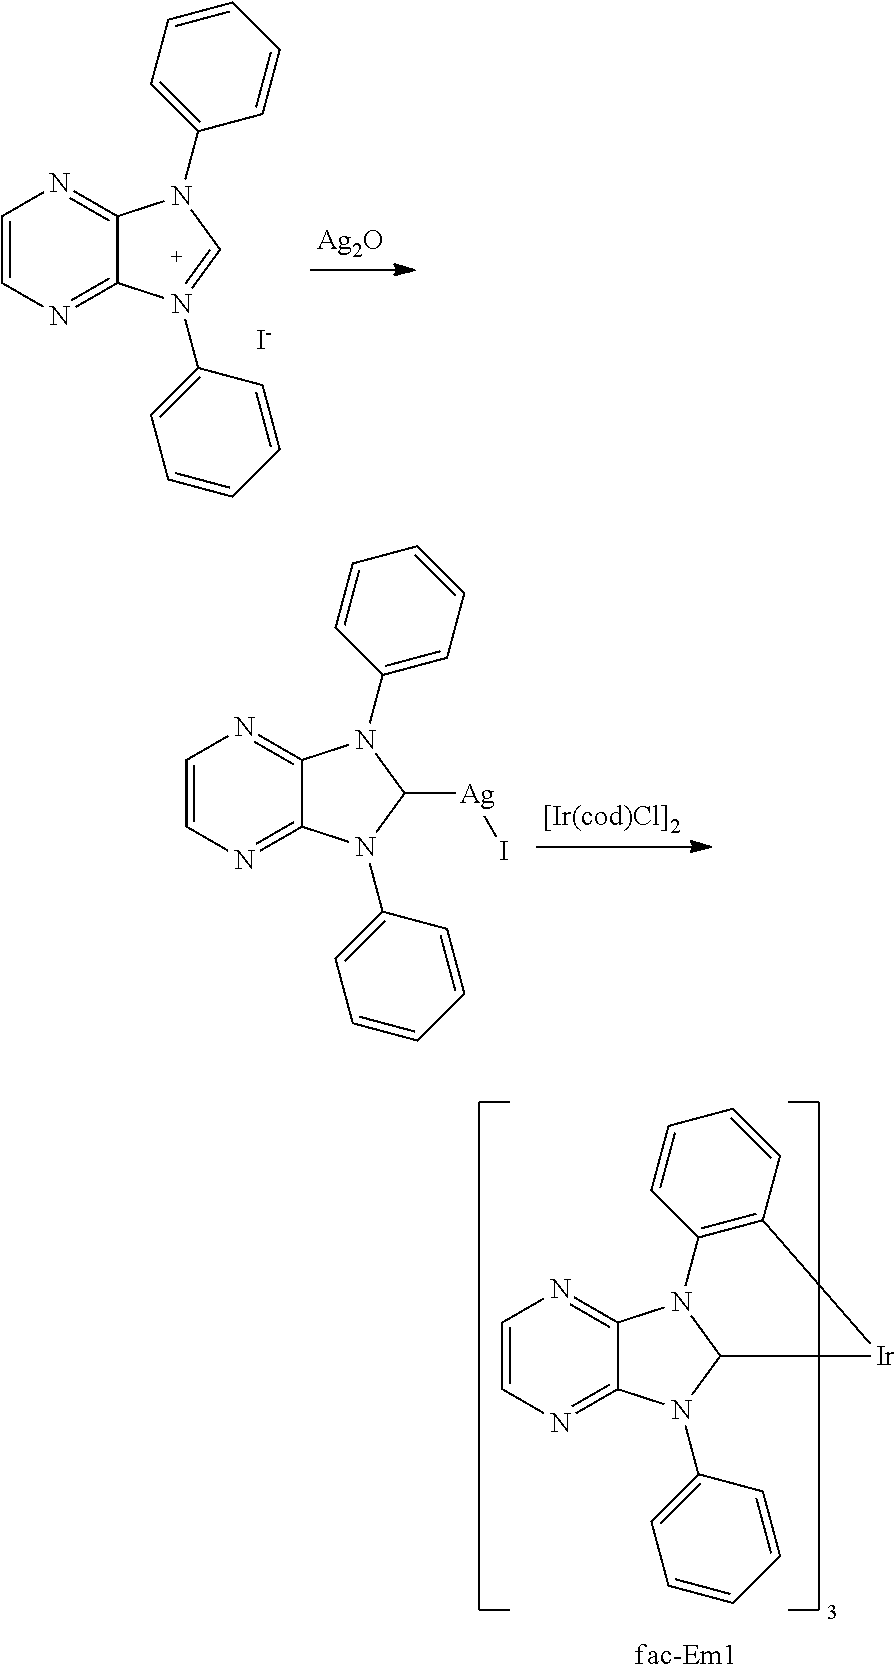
C1=CN=C2C(=N1)N(C1=CC=CC=C1)C=N2C1=CC=CC=C1.[I-].[Ag2O].C1=CN=C2C(=N1)N(C1=CC=CC=C1)C([Ag]I)N2C1=CC=CC=C1.C1=CN=C2C(=N1)N1C(N2C2=CC=CC=C2)[Ir]C2=C1C=CC=C2
